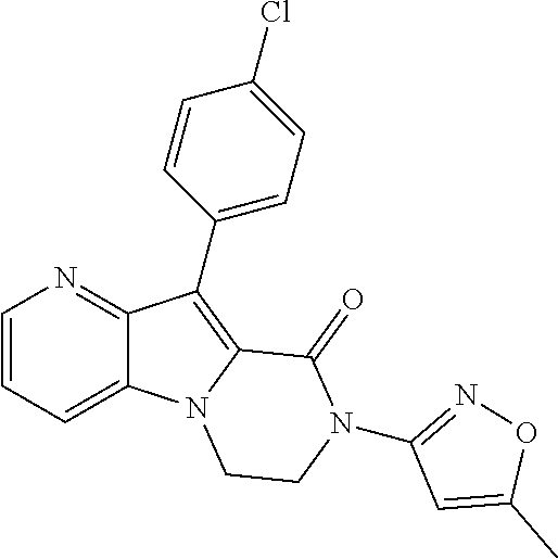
C12=CC=CN=C1C(C1=CC=C(Cl)C=C1)=C1N2CCN(C2=NOC(C)=C2)C1=O
